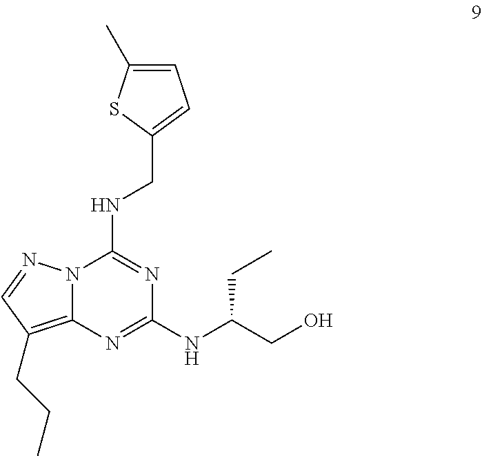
N12C(=C(CCC)C=N1)N=C(NC(CC)CO)N=C2NCC1=CC=C(C)S1
